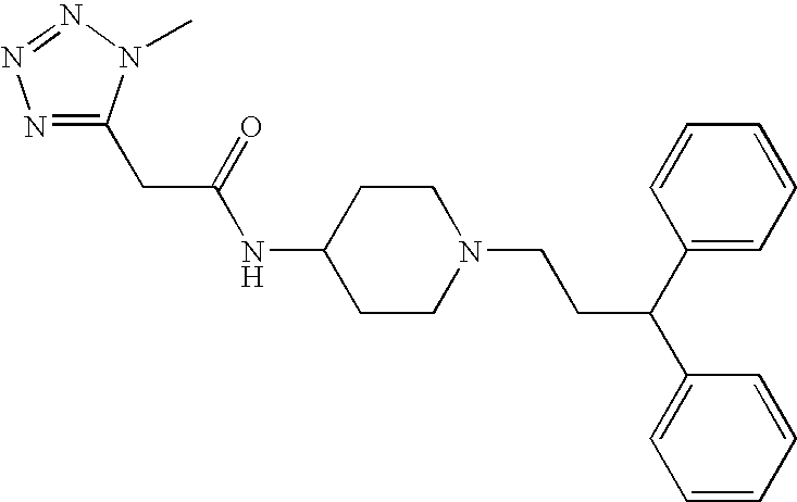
N1=C(CC(NC2CCN(CCC(C3=CC=CC=C3)C3=CC=CC=C3)CC2)=O)N(C)N=N1
